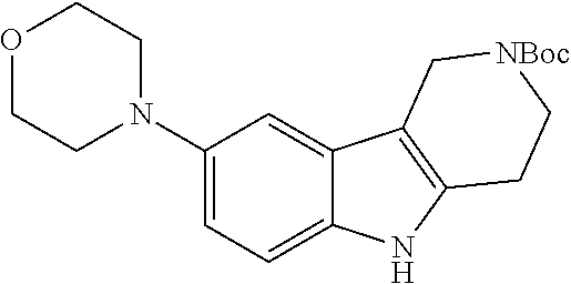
C1(N2CCOCC2)=CC=C2C(=C1)C1=C(N2)CC[NBoc]C1
